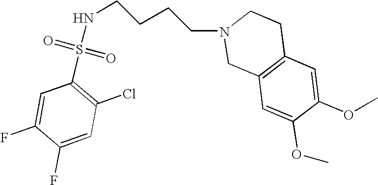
N(S(C1=C(Cl)C=C(F)C(F)=C1)(=O)=O)CCCCN1CC2=C(CC1)C=C(OC)C(OC)=C2
